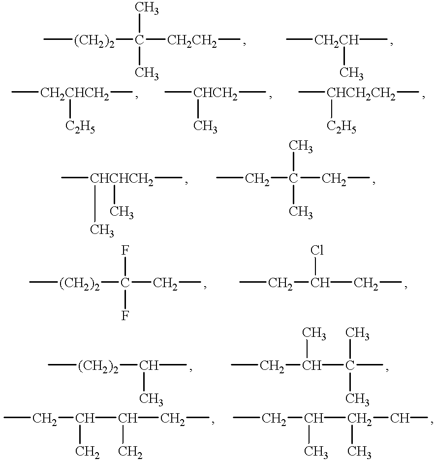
C[(CH2)2]C([CH2CH2]C)(C)C.C[CH2CH](C)C.C[CH2CHCH2]([C2H5])C.C[CHCH2](C)C.C[CHCH2CH2]([C2H5])C.C[CHCHCH2](C)(C)C.C(C(CC)(C)C)C.C[(CH2)2]C(CC)(F)F.C(C(CC)Cl)C.C[(CH2)2]C(C)C.C(C(C(C)(C)C)C)C.C(C(C(CC)C)C)C.C(C(C(CC)C)C)C
